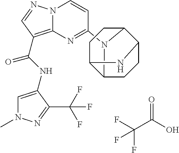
N(C(=O)C1=C2N(N=C1)C=CC(N1C3C4CCC1C(CC3)N4)=N2)C1=CN(C)N=C1C(F)(F)F.FC(C(O)=O)(F)F
